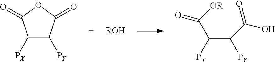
C1([PX])C([PY])C(=O)OC1=O.[ROH].C(C([PY])C(=O)O)([PX])C(=O)[OR]
